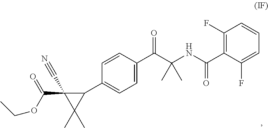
C1(F)=C(C(NC(C(C2=CC=C(C3C(C#N)(C(=O)OCC)C3(C)C)C=C2)=O)(C)C)=O)C(F)=CC=C1
